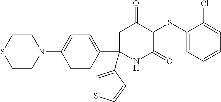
C1(SC2C(=O)CC(C3=CC=C(N4CCSCC4)C=C3)(C3=CSC=C3)NC2=O)=CC=CC=C1Cl
